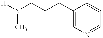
C1(CCCN([H])C)=CN=CC=C1
